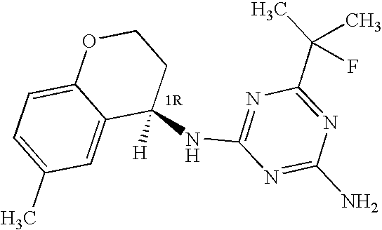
C1(NC2=NC(C(C)(C)F)=NC(N)=N2)([H])CCOC2=CC=C(C)C=C12
